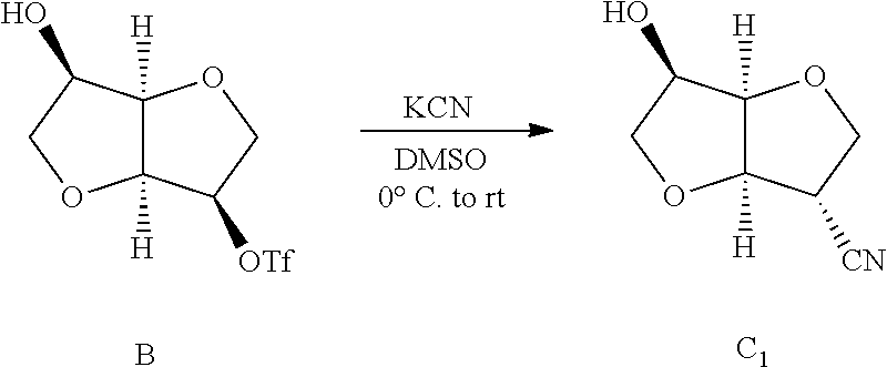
C12([H])C([H])(C(O)CO1)OCC2[OTf].B.[KCN].C12([H])C([H])(C(O)CO1)OCC2[CN].[C1]
